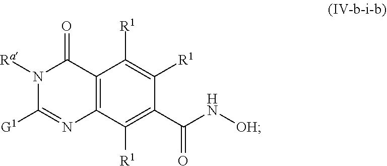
C12=C(C([R1])=C(C(N[OH])=O)C([R1])=C1[R1])N=C([G1])N([Ra])C2=O
